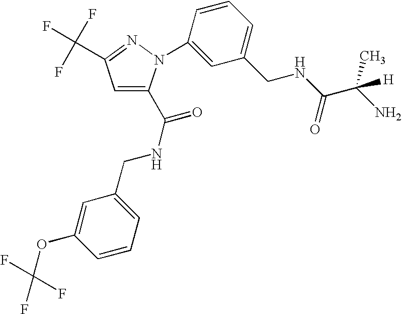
C1=C(C(NCC2=CC=CC(OC(F)(F)F)=C2)=O)N(C2=CC(CNC(C(N)(C)[H])=O)=CC=C2)N=C1C(F)(F)F
